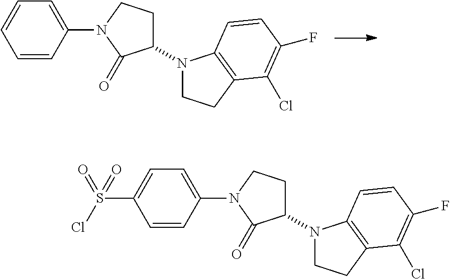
C1=CC=CC(N2C(=O)C(N3CCC4=C3C=CC(F)=C4Cl)CC2)=C1.C1=C(S(Cl)(=O)=O)C=CC(N2C(=O)C(N3CCC4=C3C=CC(F)=C4Cl)CC2)=C1
